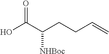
O=C(C(CCC=C)[NHBoc])O
